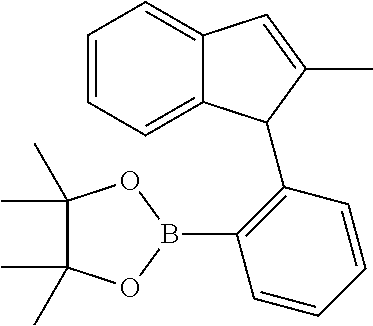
C1=CC=C2C(=C1)C=C(C)C2C1=C(B2OC(C)(C)C(C)(C)O2)C=CC=C1
